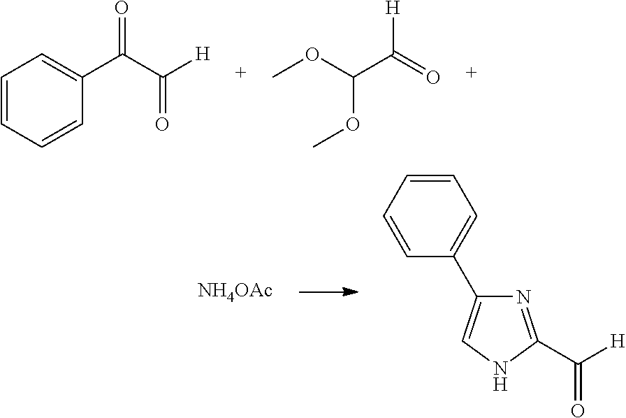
C1=CC=CC(C(C([H])=O)=O)=C1.COC(C(=O)[H])OC.[NH4OAc].N1=C(C(=O)[H])NC=C1C1=CC=CC=C1
